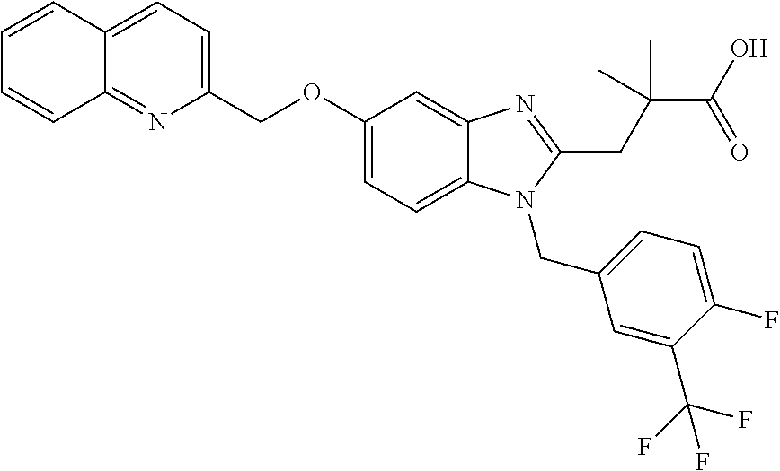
C1=CC2=CC=C(COC3=CC=C4C(=C3)N=C(CC(C(O)=O)(C)C)N4CC3=CC=C(F)C(C(F)(F)F)=C3)N=C2C=C1
